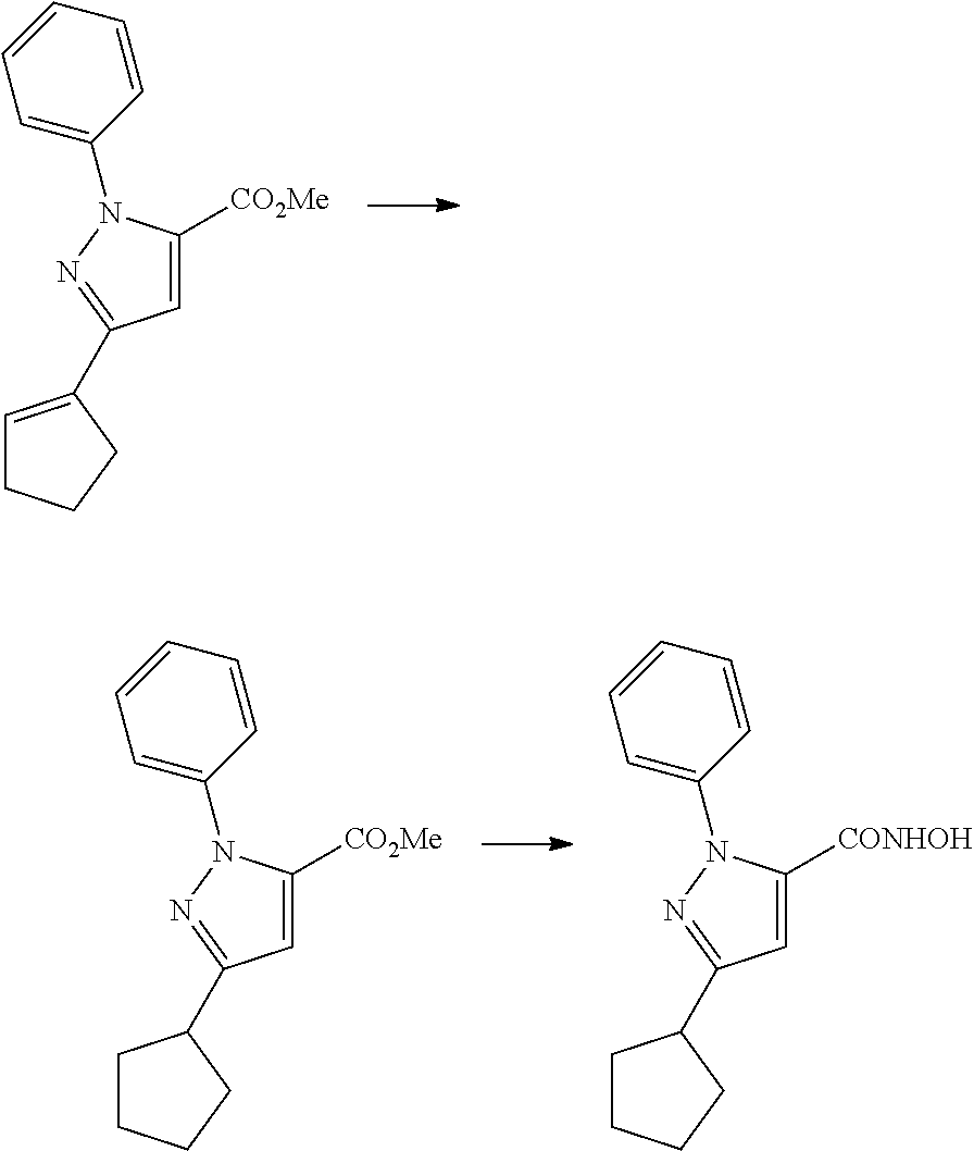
C1=C([CO2Me])N(C2=CC=CC=C2)N=C1C1CCCC1.C1=C([CONHOH])N(C2=CC=CC=C2)N=C1C1CCCC1.C1=C([CO2Me])N(C2=CC=CC=C2)N=C1C1=CCCC1
